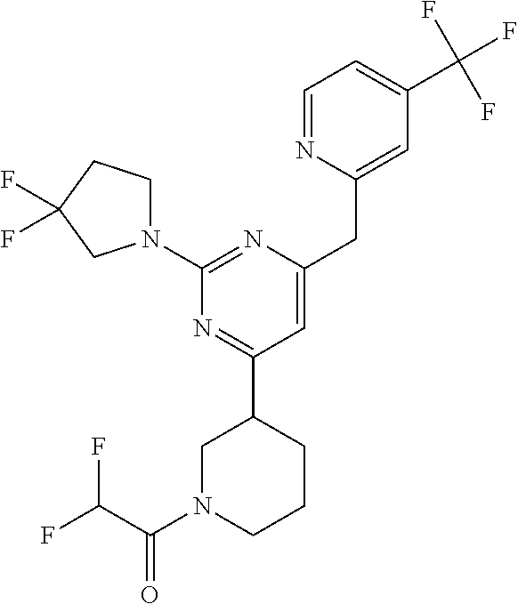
C1=NC(CC2=CC(C3CN(C(C(F)F)=O)CCC3)=NC(N3CCC(F)(F)C3)=N2)=CC(C(F)(F)F)=C1
